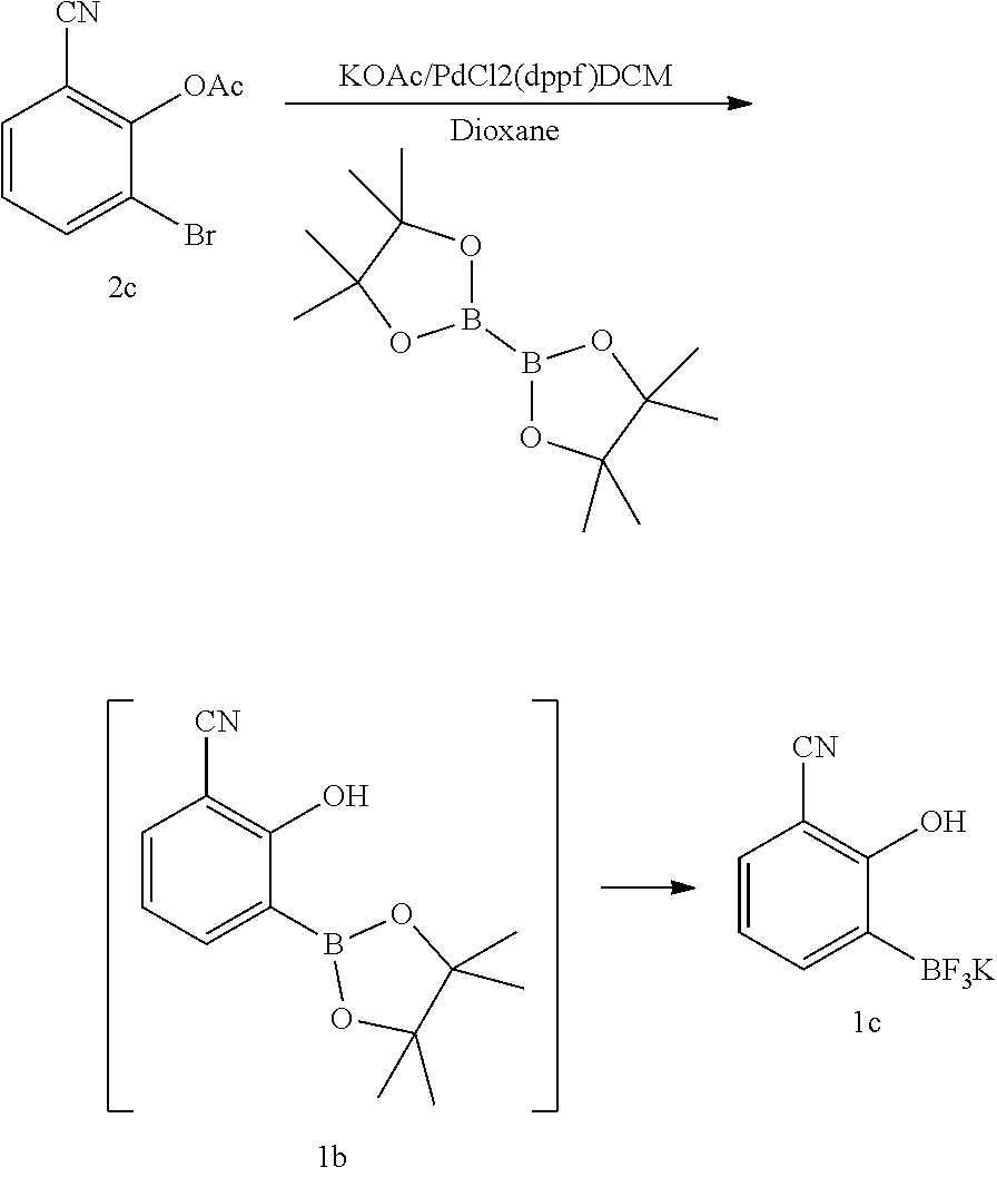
C1=CC=C(Br)C([OAc])=C1[CN].B1(B2OC(C)(C)C(C)(C)O2)OC(C)(C)C(C)(C)O1.C1=CC=C(B2OC(C)(C)C(C)(C)O2)C(O)=C1[CN].C1=CC=C([BF3K])C(O)=C1[CN]
